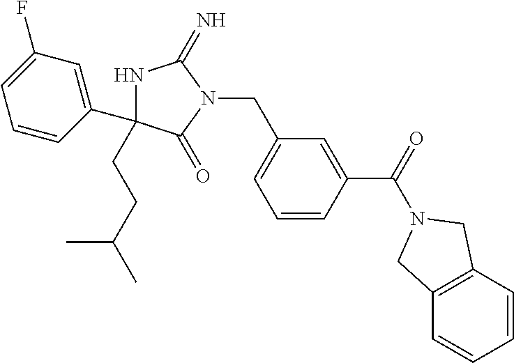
N1C(CCC(C)C)(C2=CC(F)=CC=C2)C(=O)N(CC2=CC=CC(C(=O)N3CC4=C(C=CC=C4)C3)=C2)C1=N
